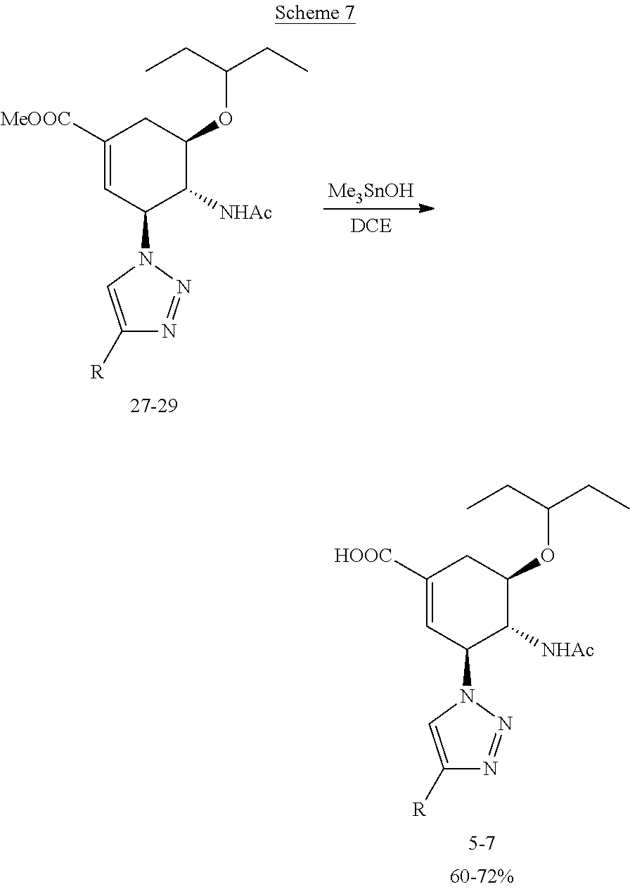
C1([HOOC])=CC(N2C=C([R])N=N2)C([NHAc])C(OC(CC)CC)C1.C1([MeOOC])=CC(N2C=C([R])N=N2)C([NHAc])C(OC(CC)CC)C1.[Me3SnOH]
